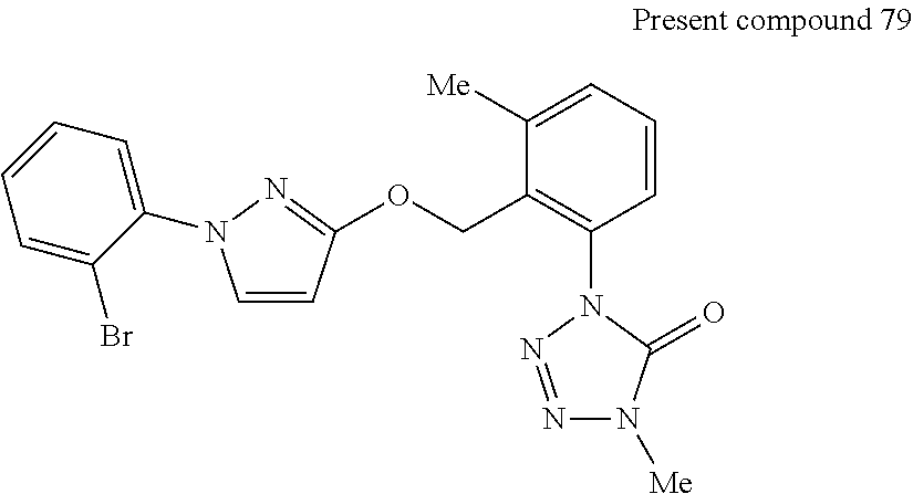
C1=CC(OCC2=C(N3C(=O)N([Me])N=N3)C=CC=C2[Me])=NN1C1=CC=CC=C1Br
